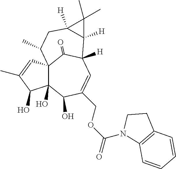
C123C(O)(C(O)C(COC(=O)N4CCC5=C4C=CC=C5)=CC([H])(C1=O)C1([H])C([H])(CC2C)C1(C)C)C(O)C(C)=C3
